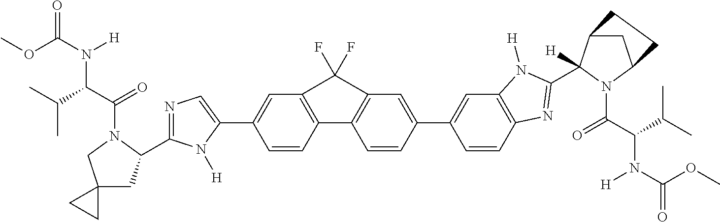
C1=CC(C2=CC3=C(C=C2)N=C(C2([H])C4CC(N2C(C(N(C(OC)=O)[H])C(C)C)=O)CC4)N3[H])=CC2=C1C1=C(C=C(C3=CN=C(C4CC5(CN4C(C(N(C(OC)=O)[H])C(C)C)=O)CC5)N3[H])C=C1)C2(F)F
